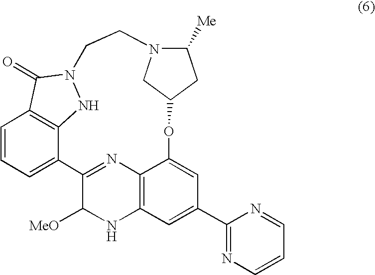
C1=CC=C2C3=C1C(=O)N(N3)CCN1C([Me])CC(OC3=CC(C4=NC=CC=N4)=CC4=C3N=C2C([MeO])N4)C1
